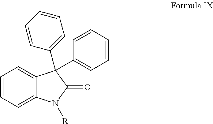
C12=CC=CC=C1C(C1=CC=CC=C1)(C1=CC=CC=C1)C(=O)N2[R]
